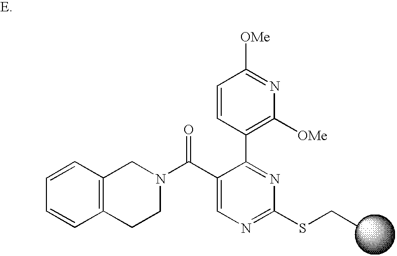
C1=CC(C2=NC(SCC)=NC=C2C(N2CC3=C(CC2)C=CC=C3)=O)=C([OMe])N=C1[OMe]
